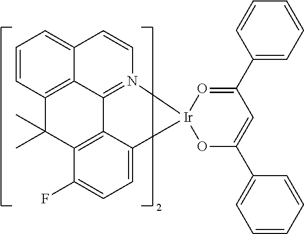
C1=CC2=C3C(=C1)C=CN1=C3C3=C(C2(C)C)C(F)=CC=C3[Ir]12OC(C1=CC=CC=C1)=CC(C1=CC=CC=C1)=O2
